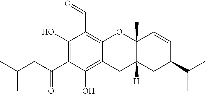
C1(O)=C(C(=O)CC(C)C)C(O)=C2C(=C1C=O)OC1(C)C([H])(C2)CC(C(C)C)C=C1
